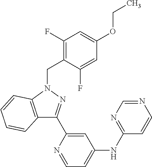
C1=C(C2=NN(CC3=C(F)C=C(OCC)C=C3F)C3=C2C=CC=C3)N=CC=C1NC1=NC=NC=C1
